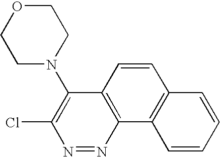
C1=CC=CC2=C1C1=C(C=C2)C(N2CCOCC2)=C(Cl)N=N1
